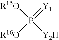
[R15O]P(=[Y1])([R16O])[Y2H]
